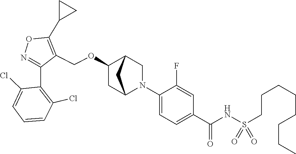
N1=C(C2=C(Cl)C=CC=C2Cl)C(COC2CC3N(C4=CC=C(C(NS(CCCCCCCC)(=O)=O)=O)C=C4F)CC2C3)=C(C2CC2)O1
